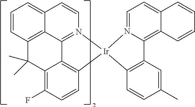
C12=C3C(C)(C)C4=C(F)C=CC5=C4C1=N(C=CC2=CC=C3)[Ir]51N2=CC=C3C(=C2C2=C1C=CC(C)=C2)C=CC=C3
